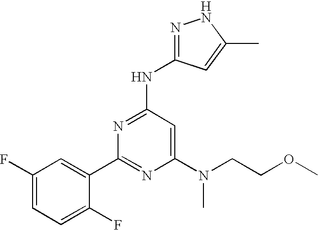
N(C1=NC(C2=CC(F)=CC=C2F)=NC(N(C)CCOC)=C1)C1=NNC(C)=C1
